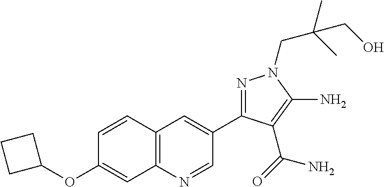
N1=C(C2=CC3=C(N=C2)C=C(OC2CCC2)C=C3)C(C(=O)N)=C(N)N1CC(C)(C)CO
